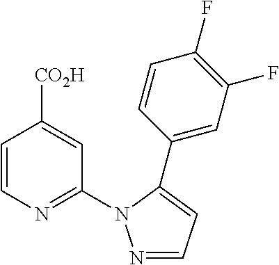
C1=CN=C(N2N=CC=C2C2=CC(F)=C(F)C=C2)C=C1[CO2H]
